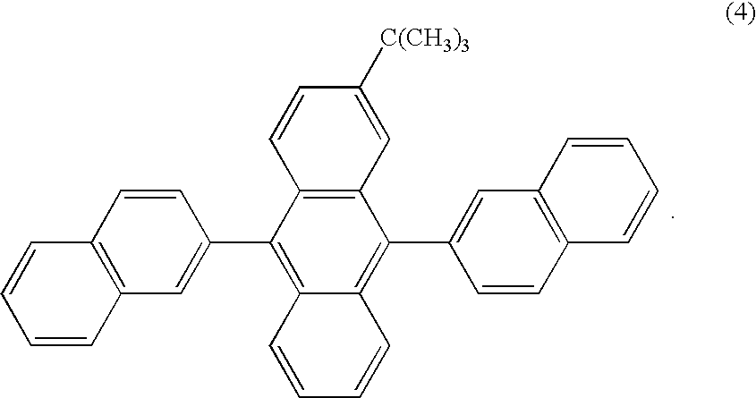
C12=C(C=C([C(CH3)3])C=C1)C(C1=CC3=C(C=C1)C=CC=C3)=C1C(=C2C2=CC3=C(C=C2)C=CC=C3)C=CC=C1
